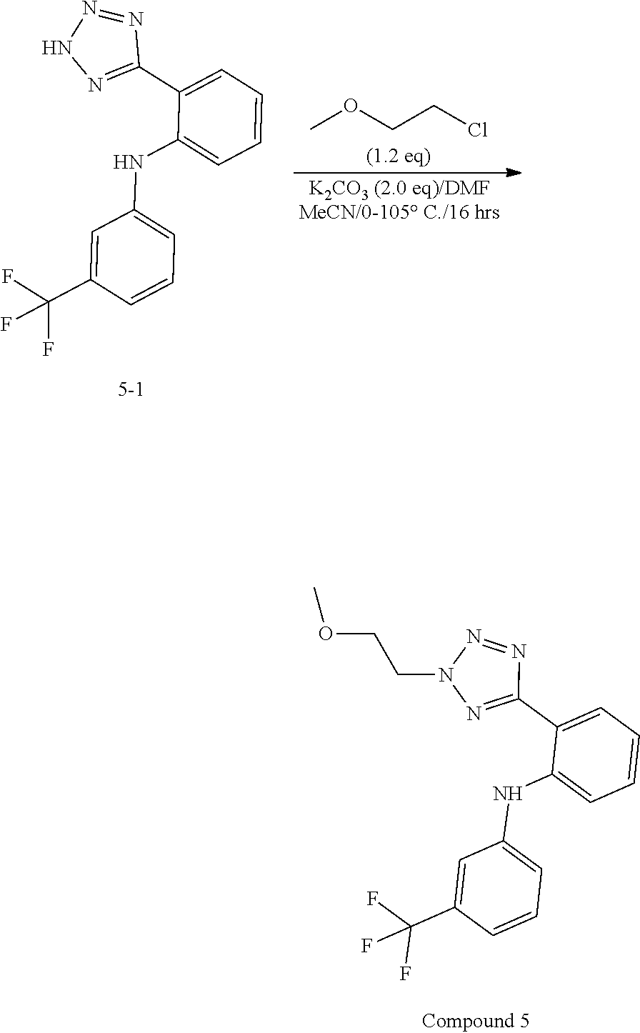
COCCCl.C1=C(C(F)(F)F)C=CC=C1NC1=CC=CC=C1C1=NNN=N1.C1=C(C(F)(F)F)C=CC=C1NC1=CC=CC=C1C1=NN(CCOC)N=N1
